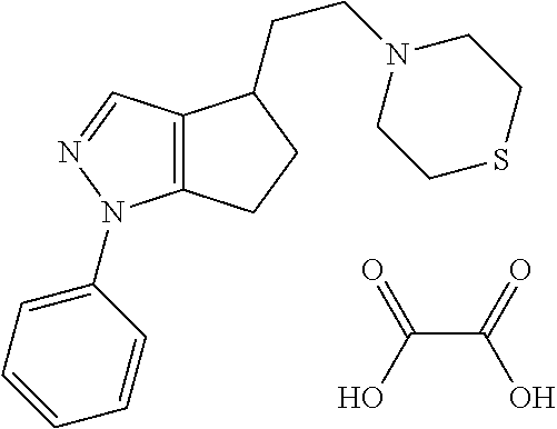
C12=C(N(C3=CC=CC=C3)N=C1)CCC2CCN1CCSCC1.C(C(=O)O)(O)=O
